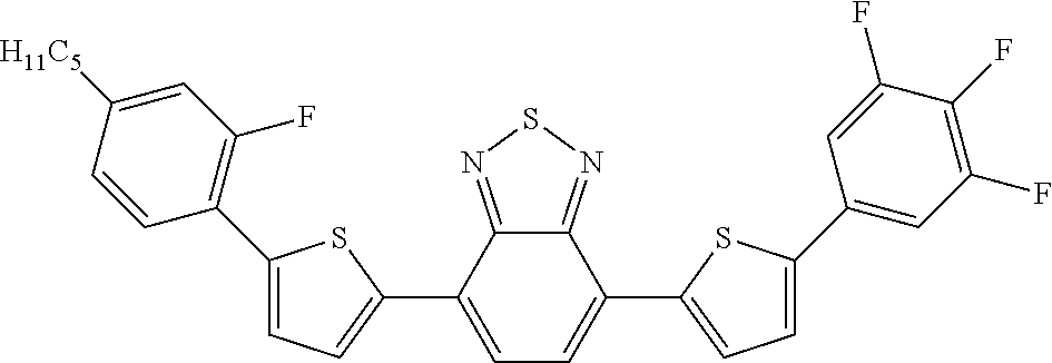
C12=NSN=C1C(C1=CC=C(C3=CC(F)=C(F)C(F)=C3)S1)=CC=C2C1=CC=C(C2=C(F)C=C([H11C5])C=C2)S1
